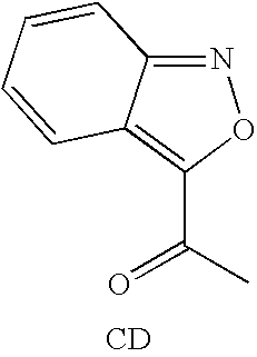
C1(C(C)=O)=C2C(=NO1)C=CC=C2.[CD]
